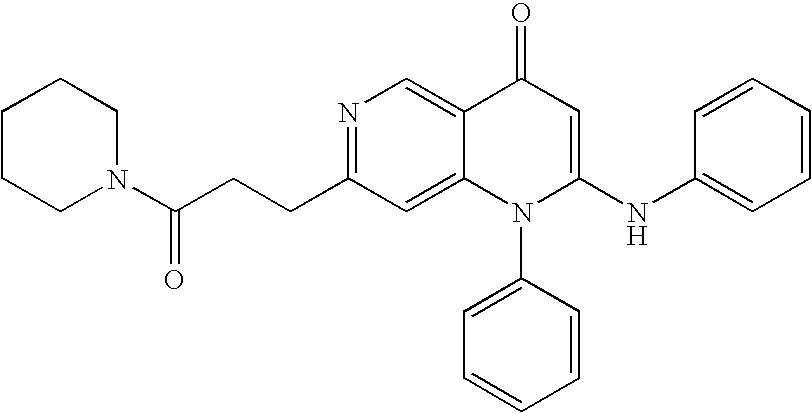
C(C(N1CCCCC1)=O)CC1=NC=C2C(=C1)N(C1=CC=CC=C1)C(NC1=CC=CC=C1)=CC2=O
